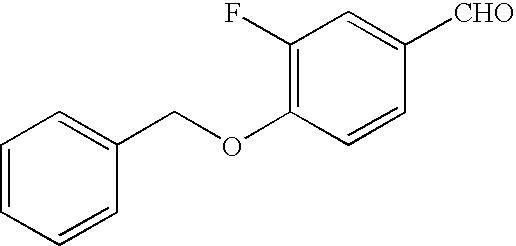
C1(F)=C(OCC2=CC=CC=C2)C=CC([CHO])=C1
